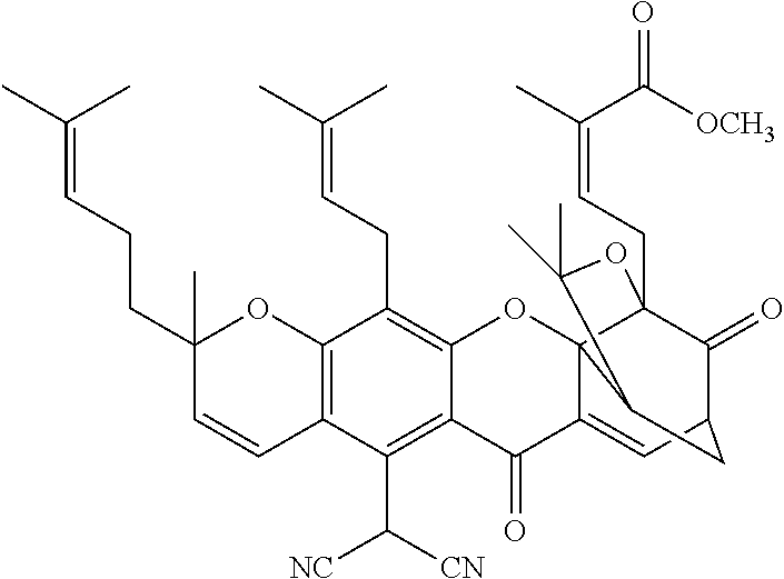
C12=C(C(C([CN])[NC])=C3C(=C1CC=C(C)C)OC14C(=CC5C(=O)C1(CC=C(C(=O)[OCH3])C)OC(C)(C)C4C5)C3=O)C=CC(CCC=C(C)C)(C)O2
